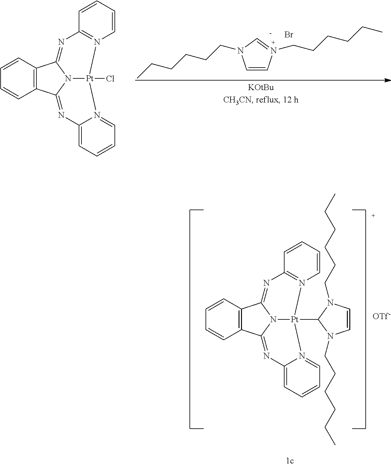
C1=CN(CCCCCC)=CN1CCCCCC.Br.[-].C12=C(C=CC=C1)C1=NC3=N(C=CC=C3)[Pt]3(Cl)N1C2=NC1=CC=CC=N13.C12=C(C=CC=C1)C1=NC3=N(C=CC=C3)[Pt]3(C4N(CCCCCC)C=CN4CCCCCC)N1C2=NC1=CC=CC=N13
